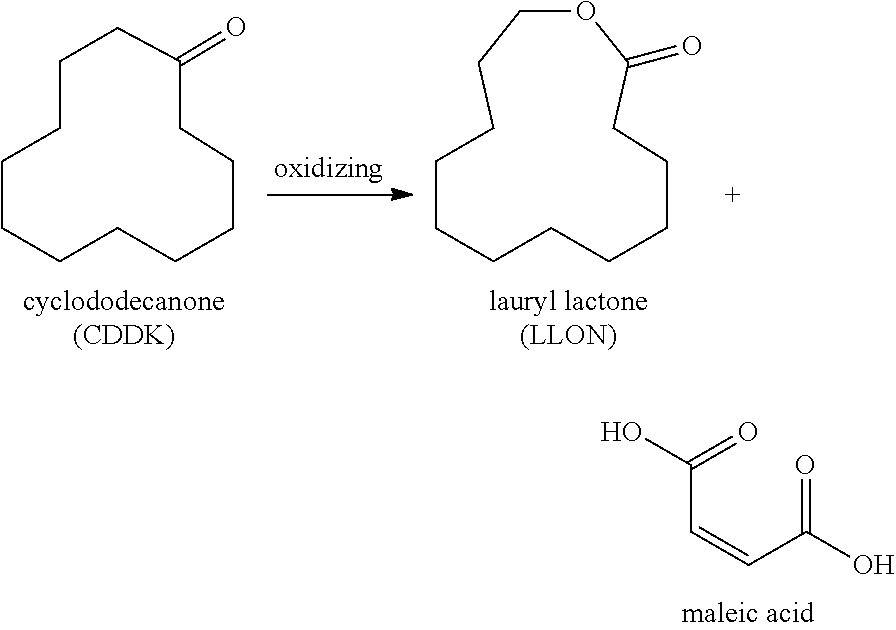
O1CCCCCCCCCCCC1=O.C1CCCCCCCCC(=O)CC1.C(C=CC(=O)O)(=O)O
